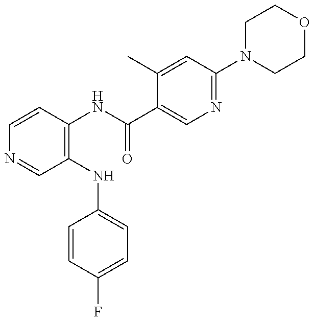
C1=CC(NC(C2=CN=C(N3CCOCC3)C=C2C)=O)=C(NC2=CC=C(F)C=C2)C=N1
